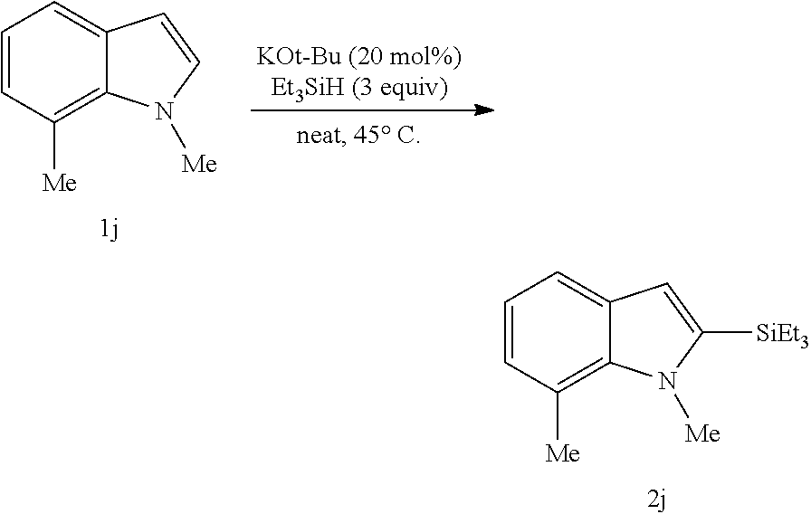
C1=CC([Me])=C2C(=C1)C=C([SiEt3])N2[Me].C1=CC([Me])=C2C(=C1)C=CN2[Me]
